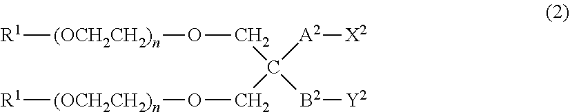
[R1][(OCH2CH2)n]OCC([A2][X2])([B2][Y2])CO[(OCH2CH2)n][R1]
